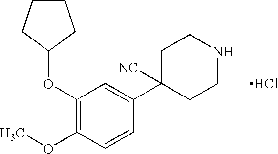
C1(OC2CCCC2)=C(OC)C=CC(C2([NC])CCNCC2)=C1.Cl
